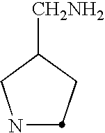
N1CC([CH2NH2])CC1
